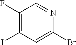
C1(F)=C(I)C=C(Br)N=C1
